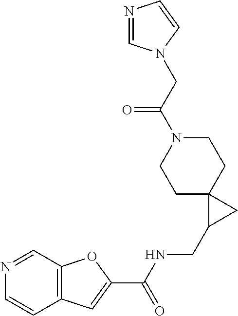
C12=C(C=NC=C1)OC(C(NCC1CC13CCN(C(CN1C=NC=C1)=O)CC3)=O)=C2
